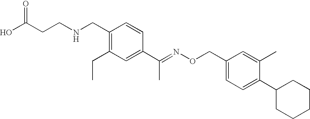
C1(CNCCC(O)=O)=C(CC)C=C(C(=NOCC2=CC=C(C3CCCCC3)C(C)=C2)C)C=C1
